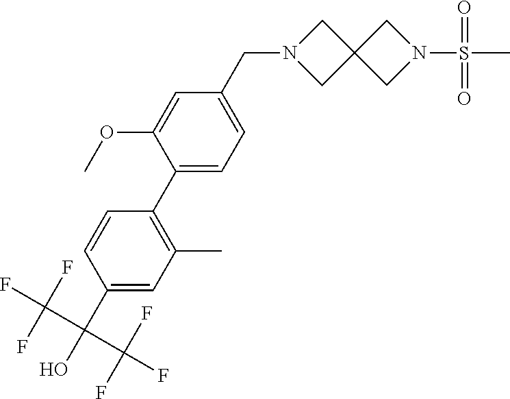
C1(C(O)(C(F)(F)F)C(F)(F)F)=CC(C)=C(C2=CC=C(CN3CC4(C3)CN(S(C)(=O)=O)C4)C=C2OC)C=C1
